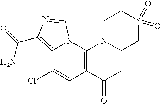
C12=C(C(=O)N)N=CN1C(N1CCS(=O)(=O)CC1)=C(C(C)=O)C=C2Cl
